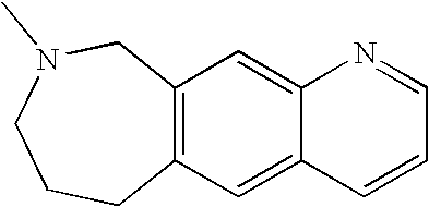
C12=C(C=C3C(=C1)N=CC=C3)CCCN(C)C2
